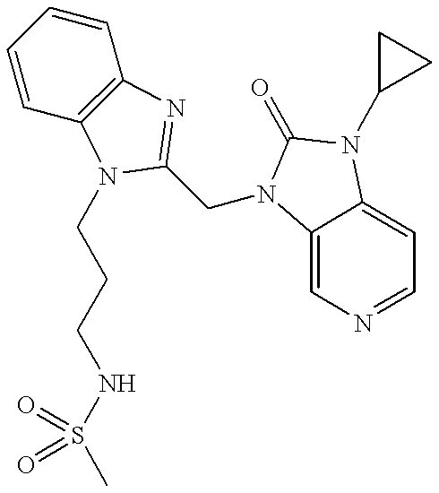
C1=CC2=C(C=C1)N=C(CN1C3=CN=CC=C3N(C3CC3)C1=O)N2CCCNS(=O)(=O)C
